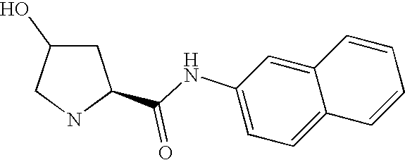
C1C(O)CNC1C(NC1=CC=C2C(=C1)C=CC=C2)=O
